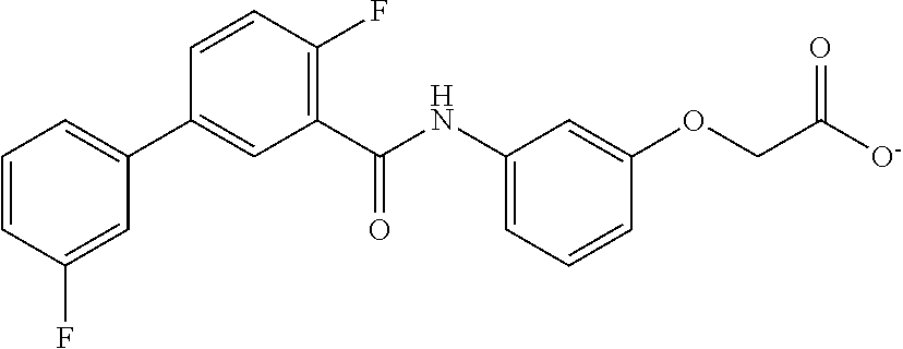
C1=CC(F)=CC(C2=CC(C(NC3=CC=CC(OCC([O-])=O)=C3)=O)=C(F)C=C2)=C1
